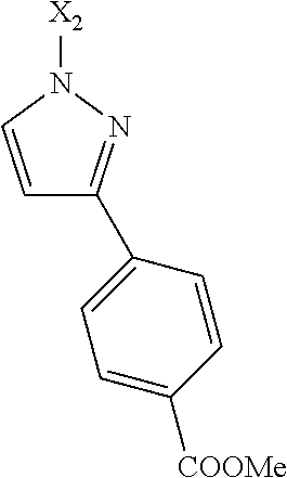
[X2]N1C=CC(C2=CC=C([COOMe])C=C2)=N1
